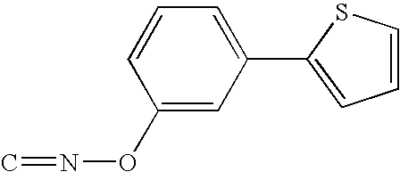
C1(ON=C)=CC(C2=CC=CS2)=CC=C1
